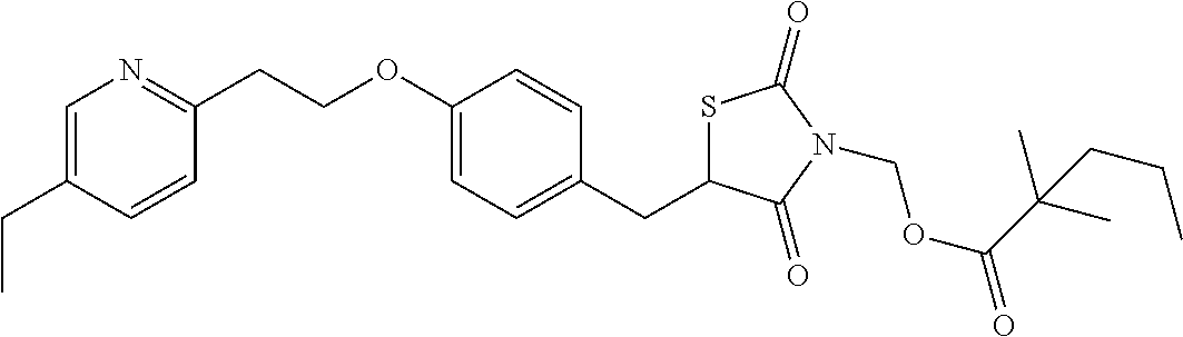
C1=C(CC)C=CC(CCOC2=CC=C(CC3SC(=O)N(COC(C(C)(C)CCC)=O)C3=O)C=C2)=N1
